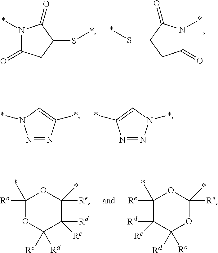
N1(*)C(=O)CC(S*)C1=O.N1(*)C(=O)CC(S*)C1=O.N1=NC(*)=CN1*.N1=NC(*)=CN1*.C1(*)([Re])OC([Rd])([Rc])C([Rd])([Rc])C(*)([Re])O1.C1(*)([Re])C([Rd])([Rc])C([Rc])([Rd])OC(*)([Re])O1
